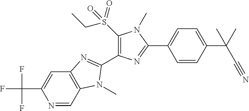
N1=CC2=C(C=C1C(F)(F)F)N=C(C1=C(S(CC)(=O)=O)N(C)C(C3=CC=C(C(C#N)(C)C)C=C3)=N1)N2C
